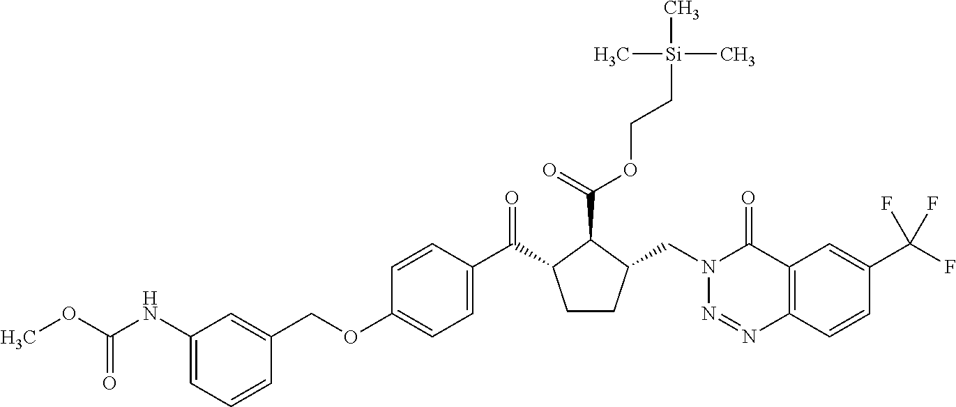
C1=C(NC(OC)=O)C=C(COC2=CC=C(C(C3CCC(CN4N=NC5=C(C4=O)C=C(C(F)(F)F)C=C5)C3C(=O)OCC[Si](C)(C)C)=O)C=C2)C=C1
